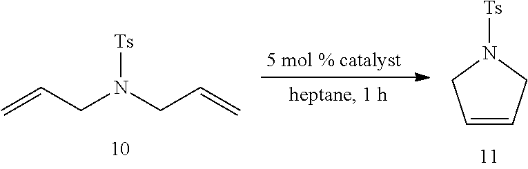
C=CCN(CC=C)[Ts].C1=CCN([Ts])C1
